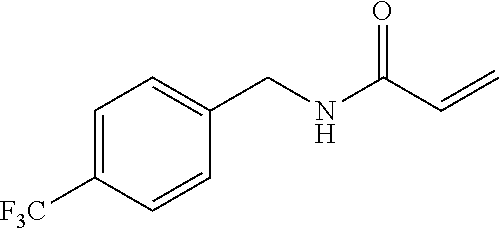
C1=C([F3C])C=CC(CNC(C=C)=O)=C1
